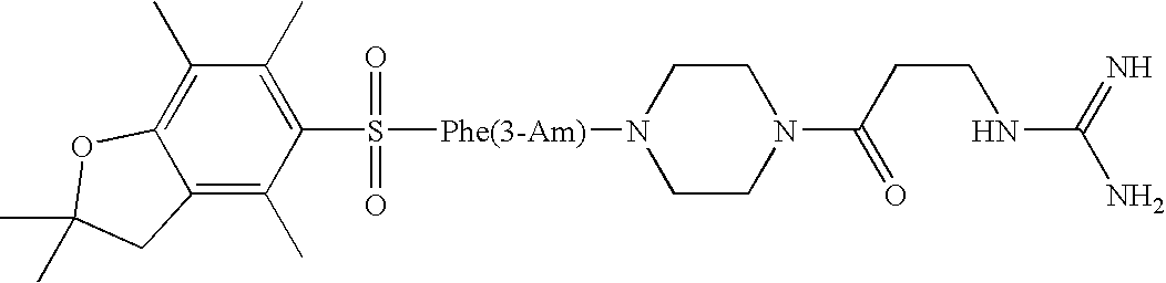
C12=C(C)C(C)=C(S([Phe(3-Am)]N3CCN(C(CCNC(N)=N)=O)CC3)(=O)=O)C(C)=C1CC(C)(C)O2
